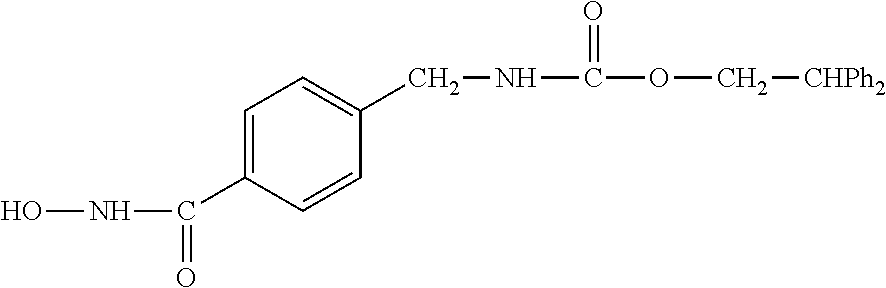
C1=C(C(NO)=O)C=CC(CNC(OC[CHPh2])=O)=C1
